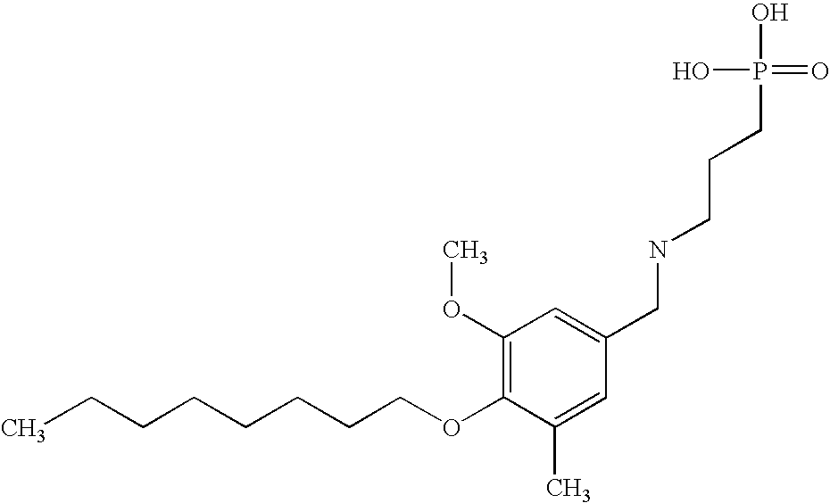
C(CCCCCCOC1=C(OC)C=C(CNCCCP(O)(O)=O)C=C1C)C
